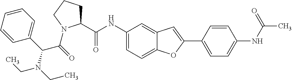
C1(C(C(=O)N2C(C(NC3=CC=C4C(=C3)C=C(C3=CC=C(NC(C)=O)C=C3)O4)=O)CCC2)N(CC)CC)=CC=CC=C1
